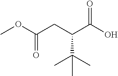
COC(CC(C(O)=O)C(C)(C)C)=O
